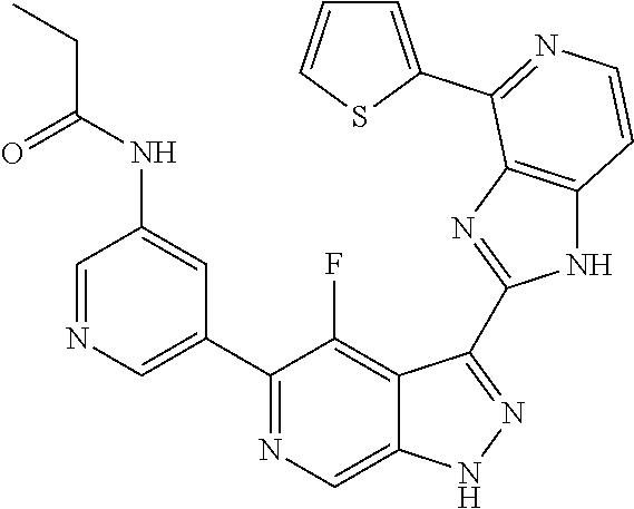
C1=NC=C(C2=NC=C3C(=C2F)C(C2=NC4=C(N2)C=CN=C4C2=CC=CS2)=NN3)C=C1NC(=O)CC
